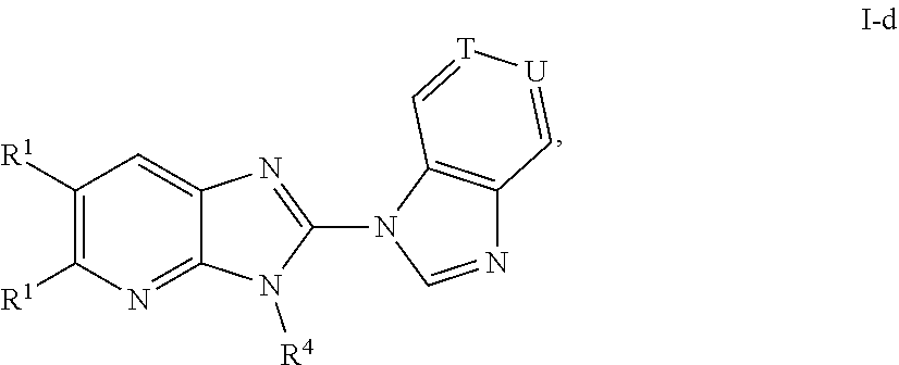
C1([R1])=C([R1])N=C2C(=C1)N=C(N1C=NC3=C1C=[T][U]=C3)N2[R4]
